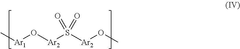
C[Ar1]O[Ar2]S([Ar2]OC)(=O)=O
